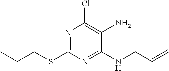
C1(SCCC)=NC(Cl)=C(N)C(NCC=C)=N1
